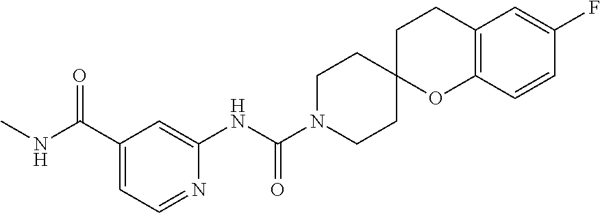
C12=C(C=CC(F)=C1)OC1(CC2)CCN(C(NC2=CC(C(NC)=O)=CC=N2)=O)CC1
